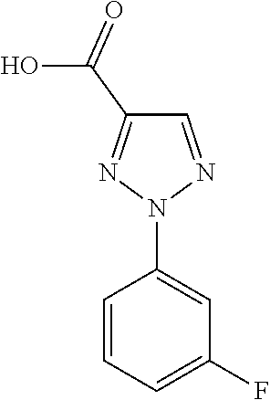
C1=CC=C(F)C=C1N1N=CC(C(=O)O)=N1
